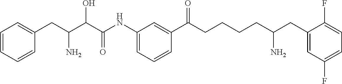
C(C(C(C(NC1=CC=CC(C(CCCCC(CC2=CC(F)=CC=C2F)N)=O)=C1)=O)O)N)C1=CC=CC=C1
